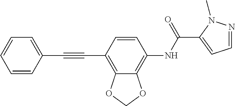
C1(C#CC2=CC=CC=C2)=C2C(=C(NC(C3=CC=NN3C)=O)C=C1)OCO2
